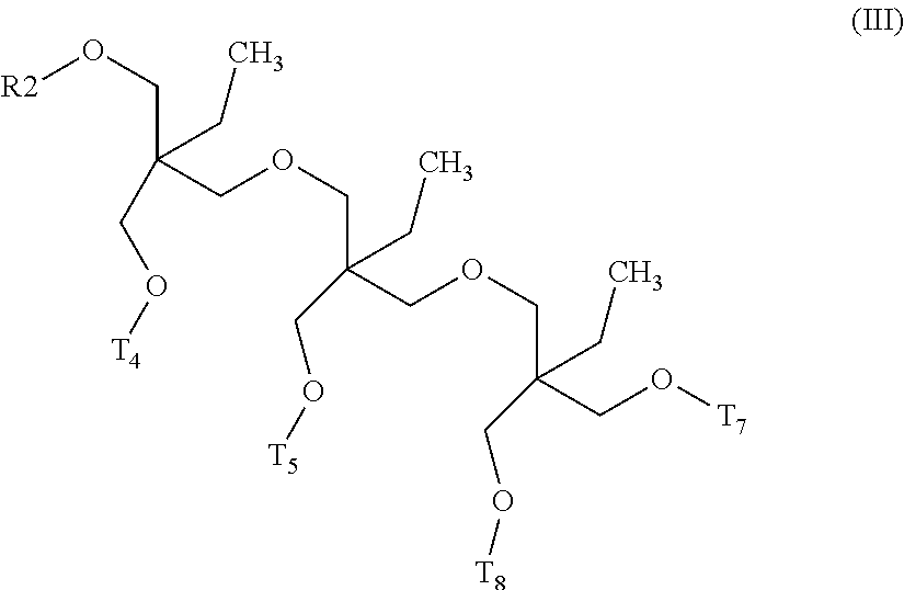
O(CC(CO[T4])(CC)COCC(CC)(CO[T5])COCC(CC)(CO[T7])CO[T8])[R2]
